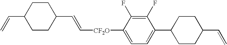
C([CF2O]C1=CC=C(C2CCC(C=C)CC2)C(F)=C1F)=CC1CCC(C=C)CC1
